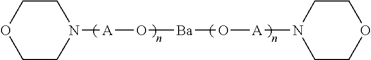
N1([A]O[Ba]O[A]N2CCOCC2)CCOCC1
